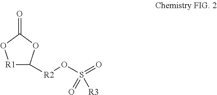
[R1]1C([R2]OS([R3])(=O)=O)OC(=O)O1
